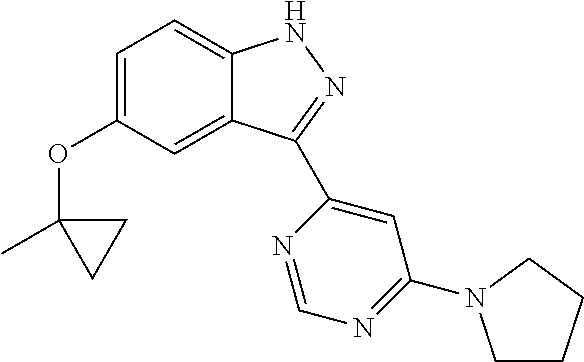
C1=C(OC2(C)CC2)C=C2C(=C1)NN=C2C1=CC(N2CCCC2)=NC=N1
